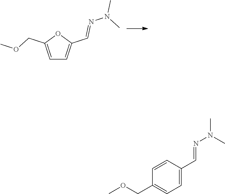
C1=C(COC)OC(C=NN(C)C)=C1.C1=CC(C=NN(C)C)=CC=C1COC
